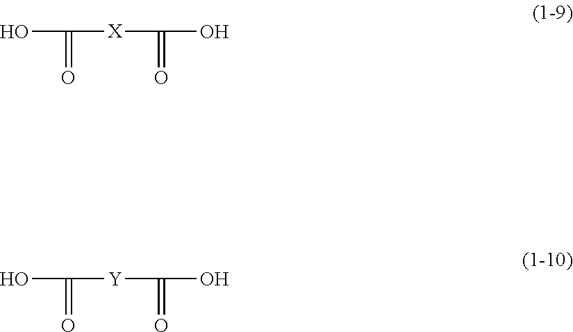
OC([X]C(O)=O)=O.OC([Y]C(O)=O)=O
